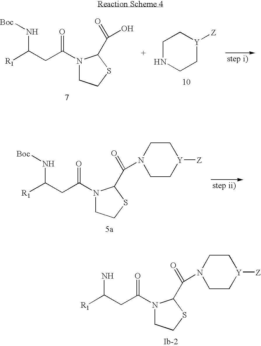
[R1]C(CC(N1CCSC1C(=O)N1CC[Y]([Z])CC1)=O)N[Boc].[R1]C(CC(N1CCSC1C(=O)N1CC[Y]([Z])CC1)=O)N.[R1]C(CC(N1CCSC1C(=O)O)=O)N[Boc].C1NCC[Y]([Z])C1
